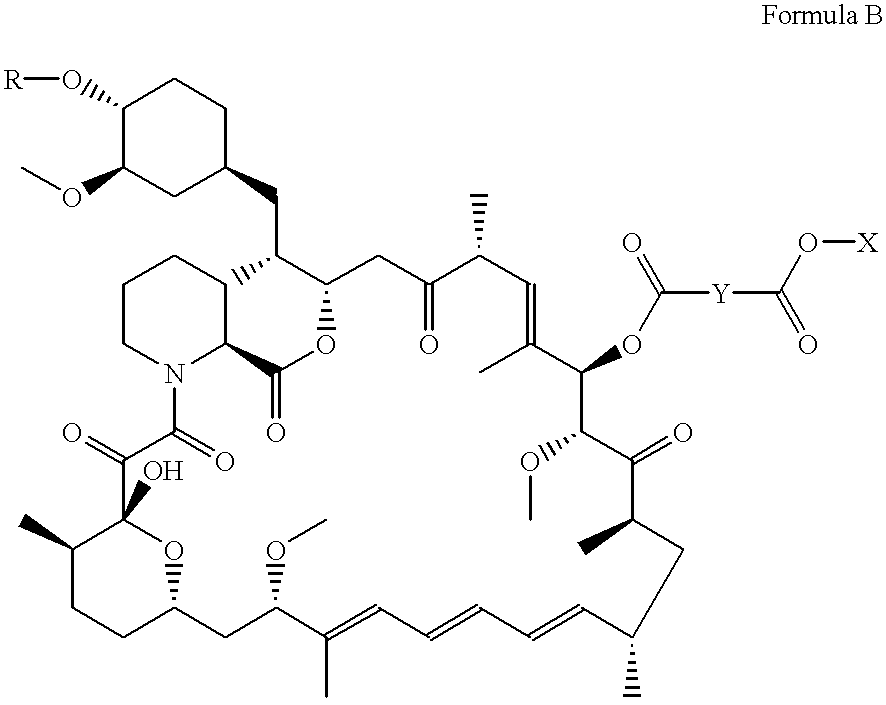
C1(C)CCC2OC1(O)C(=O)C(=O)N1C(CCCC1)C(=O)OC(C(C)CC1CCC(O[R])C(OC)C1)CC(=O)C(C)C=C(C)C(OC([Y]C(O[X])=O)=O)C(OC)C(=O)C(C)CC(C)C=CC=CC=C(C)C(OC)C2
